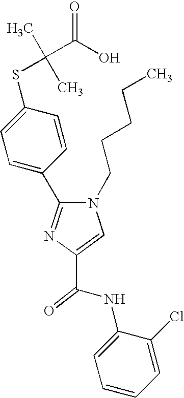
C1(NC(C2=CN(CCCCC)C(C3=CC=C(SC(C)(C)C(O)=O)C=C3)=N2)=O)=CC=CC=C1Cl
